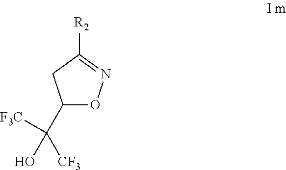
C1(C([CF3])([F3C])O)ON=C([R2])C1
